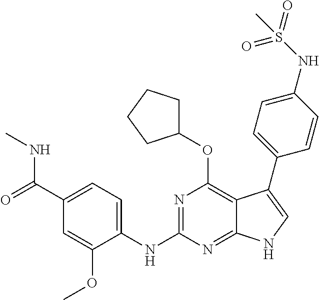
C1(C(=O)NC)=CC=C(NC2=NC(OC3CCCC3)=C3C(=N2)NC=C3C2=CC=C(NS(=O)(=O)C)C=C2)C(OC)=C1
